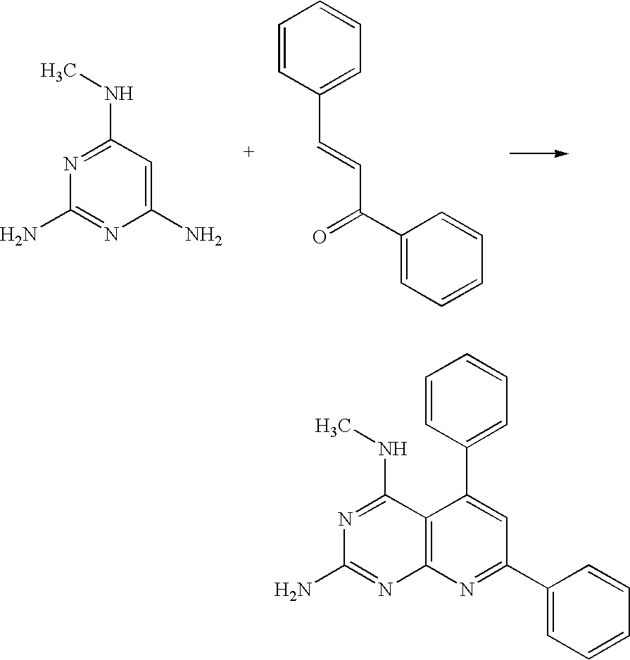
N1=C(NC)C=C(N)N=C1N.C1=CC(C=CC(=O)C2=CC=CC=C2)=CC=C1.N1=C(NC)C2=C(N=C1N)N=C(C1=CC=CC=C1)C=C2C1=CC=CC=C1
